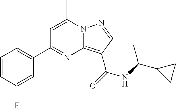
C1=CC(F)=CC(C2=NC3=C(C(=O)NC(C4CC4)C)C=NN3C(C)=C2)=C1
